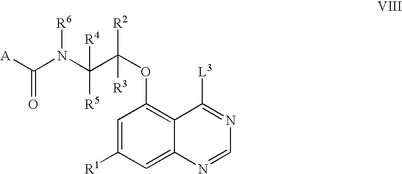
[L3]C1=NC=NC2=CC([R1])=CC(OC(C(N(C([A])=O)[R6])([R5])[R4])([R2])[R3])=C21
